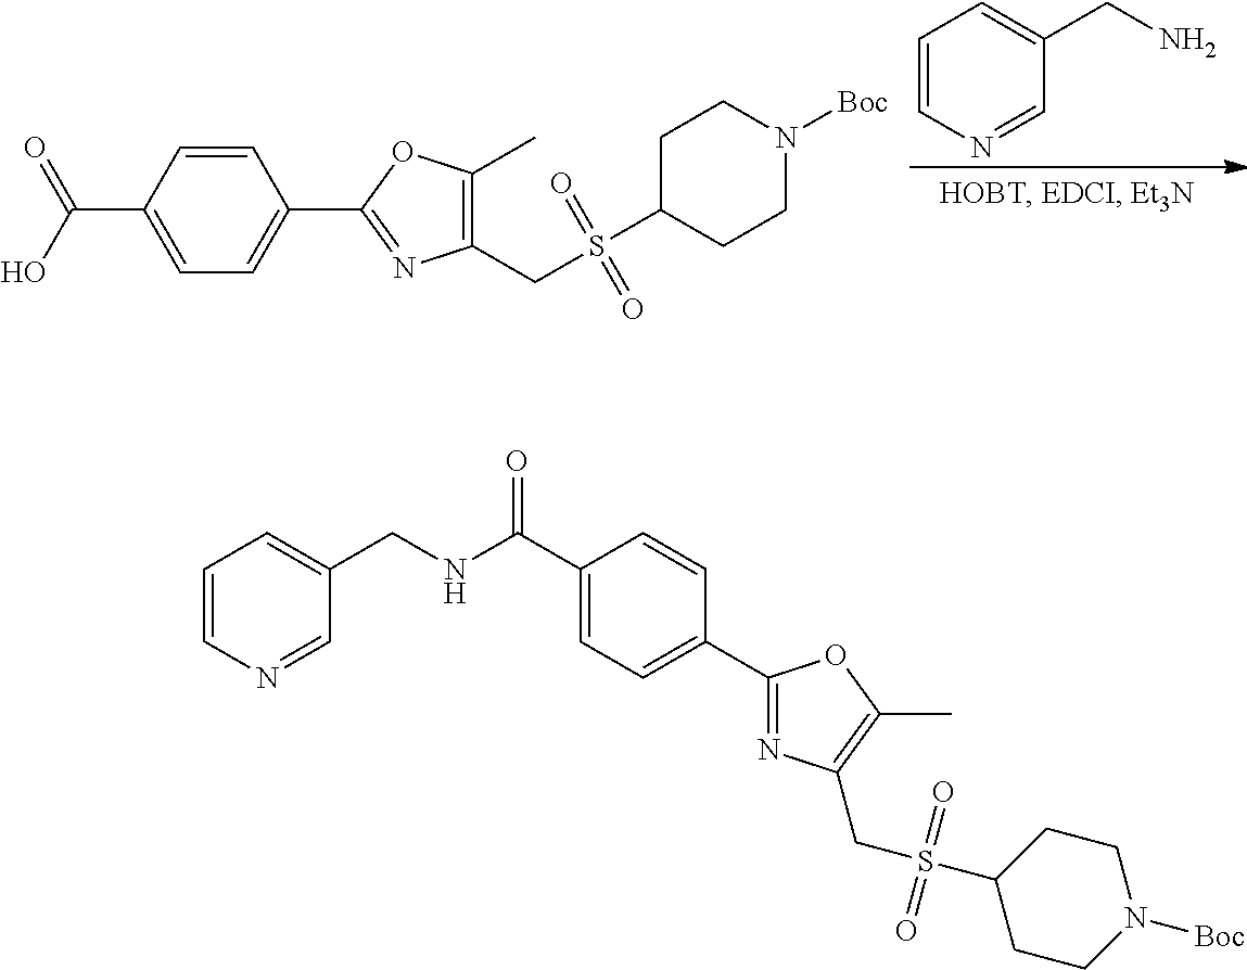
C1=CC(C(O)=O)=CC=C1C1=NC(CS(C2CCN([Boc])CC2)(=O)=O)=C(C)O1.C1=CN=CC(CN)=C1.C1=CN=CC(CNC(=O)C2=CC=C(C3=NC(CS(C4CCN([Boc])CC4)(=O)=O)=C(C)O3)C=C2)=C1
